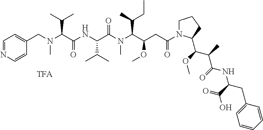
C1=NC=CC(CN(C(C(NC(C(N(C(C(CC(=O)N2CCCC2C(OC)C(C)C(=O)NC(CC2=CC=CC=C2)C(=O)O)OC)C(C)CC)C)=O)C(C)C)=O)C(C)C)C)=C1.[TFA]
